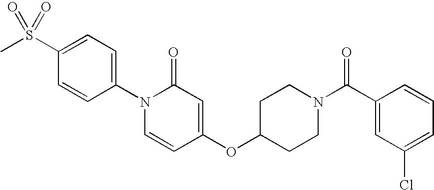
C1=C(S(C)(=O)=O)C=CC(N2C=CC(OC3CCN(C(=O)C4=CC(Cl)=CC=C4)CC3)=CC2=O)=C1
